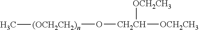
[(OCH2CH2)n](O[CH2CH]([OCH2CH3])[OCH2CH3])C
